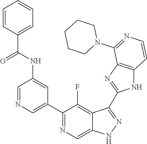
C1=NC=C(C2=NC=C3C(=C2F)C(C2=NC4=C(N2)C=CN=C4N2CCCCC2)=NN3)C=C1NC(C1=CC=CC=C1)=O
